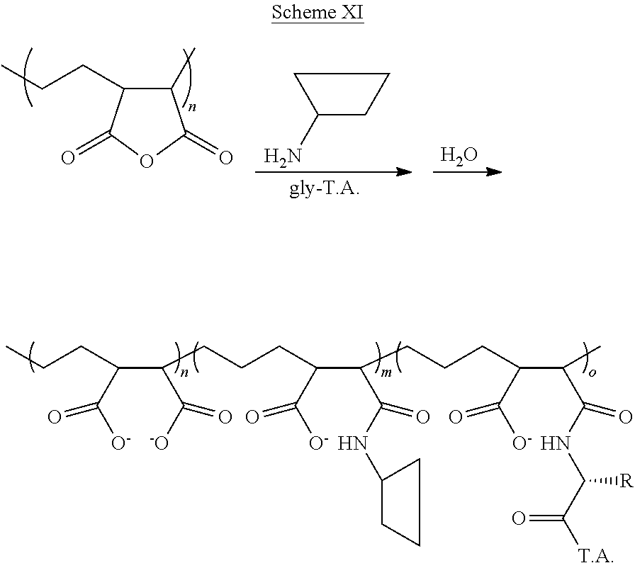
CCCC(C(CCCC(C(CCCC(C(C)C(NC(C([T.A])=O)[R])=O)C([O-])=O)C(NC1CCC1)=O)C([O-])=O)C([-O])=O)C([O-])=O.C1(C)C(CCC)C(=O)OC1=O.C1(N)CCC1.O
